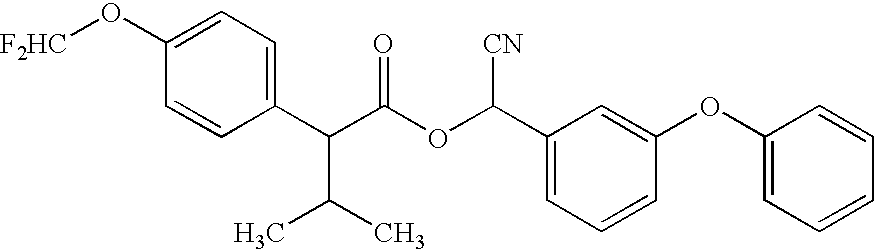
C1(OC2=CC(C(OC(C(C3=CC=C(O[F2HC])C=C3)C(C)C)=O)[CN])=CC=C2)=CC=CC=C1
